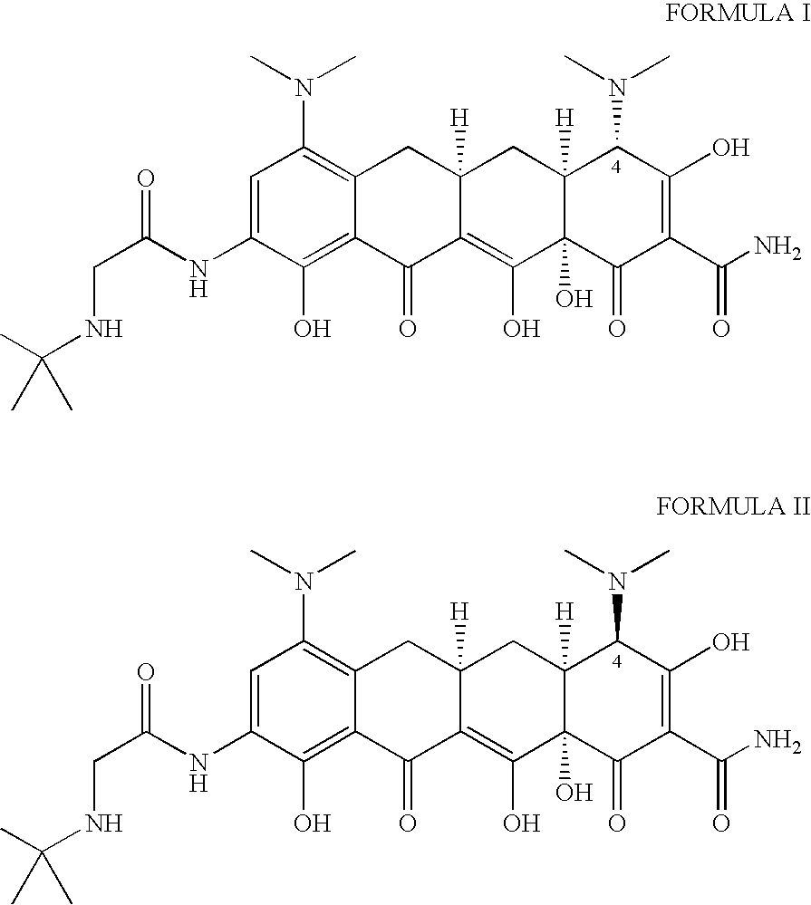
C1=C(NC(=O)CNC(C)(C)C)C(O)=C2C(=C1N(C)C)CC1([H])C(=C(O)C3(O)C([H])(C1)C(N(C)C)C(O)=C(C(N)=O)C3=O)C2=O.C1=C(NC(=O)CNC(C)(C)C)C(O)=C2C(=C1N(C)C)CC1([H])C(=C(O)C3(O)C([H])(C1)C(N(C)C)C(O)=C(C(N)=O)C3=O)C2=O
